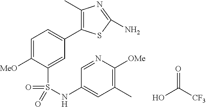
C1=C([MeO])C(S(=O)(=O)NC2=CC(C)=C([OMe])N=C2)=CC(C2=C(C)N=C(N)S2)=C1.OC(=O)[CF3]
